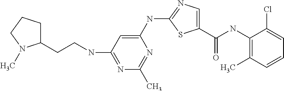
C1(NC(C2=CN=C(NC3=CC(NCCC4CCCN4C)=NC(C)=N3)S2)=O)=C(C)C=CC=C1Cl
